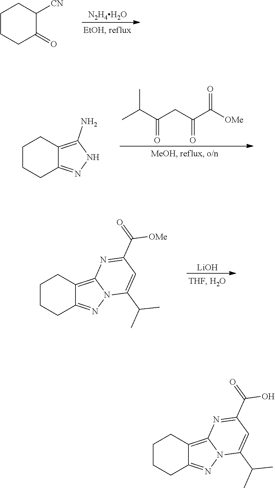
C1CCC(=O)C([CN])C1.[N2H4H2O].C(C(CC(C([OMe])=O)=O)=O)(C)C.C1CCC2=NNC(N)=C2C1.C1CCC2=NN3C(=C2C1)N=C(C(=O)[OMe])C=C3C(C)C.[LiOH].C1CCC2=NN3C(=C2C1)N=C(C(=O)O)C=C3C(C)C
